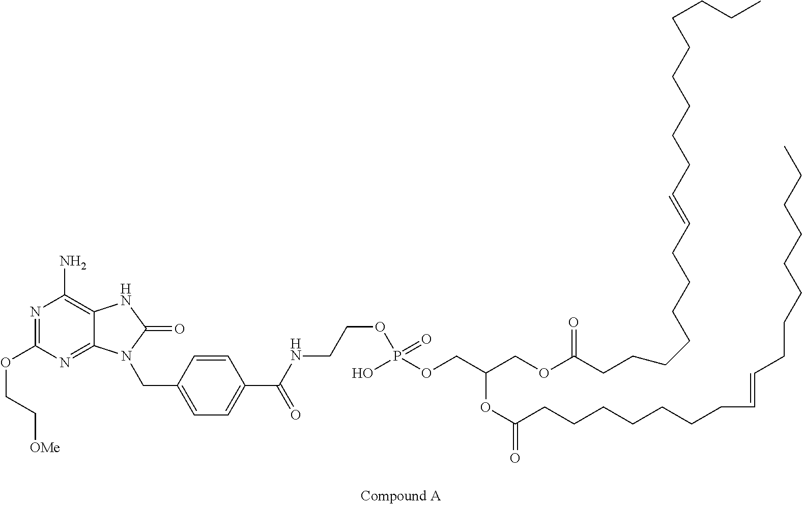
N1=C(OCC[OMe])N=C2C(=C1N)NC(=O)N2CC1=CC=C(C(NCCOP(OCC(COC(CCCCCCCC=CCCCCCCCCC)=O)OC(=O)CCCCCCCC=CCCCCCCCC)(=O)O)=O)C=C1
